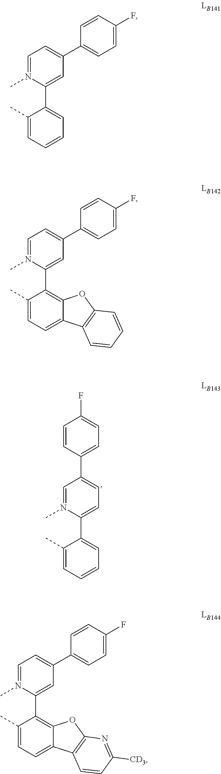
C1=N(C)C(C2=CC=CC=C2C)=CC=C1C1=CC=C(F)C=C1.C1=N(C)C(C2=C3C(=CC=C2C)C2=C(O3)C=CC=C2)=CC(C2=CC=C(F)C=C2)=C1.C1=N(C)C(C2=CC=CC=C2C)=CC(C2=CC=C(F)C=C2)=C1.C1=N(C)C(C2=C3C(=CC=C2C)C2=C(O3)N=C([CD3])C=C2)=CC(C2=CC=C(F)C=C2)=C1
